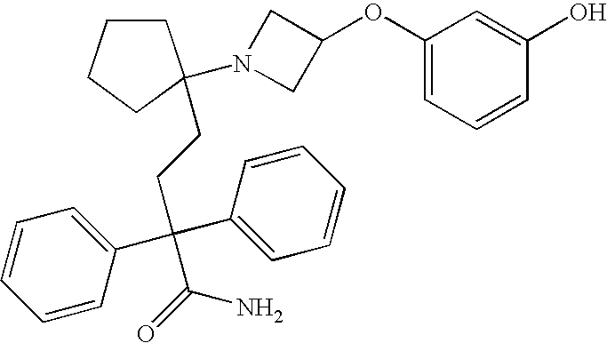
C1=CC(C(CCC2(N3CC(OC4=CC=CC(O)=C4)C3)CCCC2)(C2=CC=CC=C2)C(=O)N)=CC=C1
